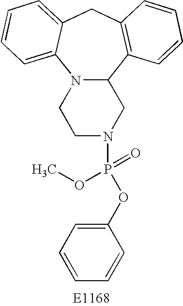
N12C(C3=C(CC4=CC=CC=C14)C=CC=C3)CN(P(OC1=CC=CC=C1)(=O)OC)CC2
